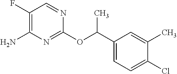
C1(F)=C(N)N=C(OC(C2=CC=C(Cl)C(C)=C2)C)N=C1
